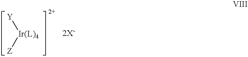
[Y][Ir(L)4][Z]
